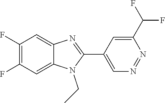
C1(F)=C(F)C=C2C(=C1)N=C(C1=CN=NC(C(F)F)=C1)N2CC
